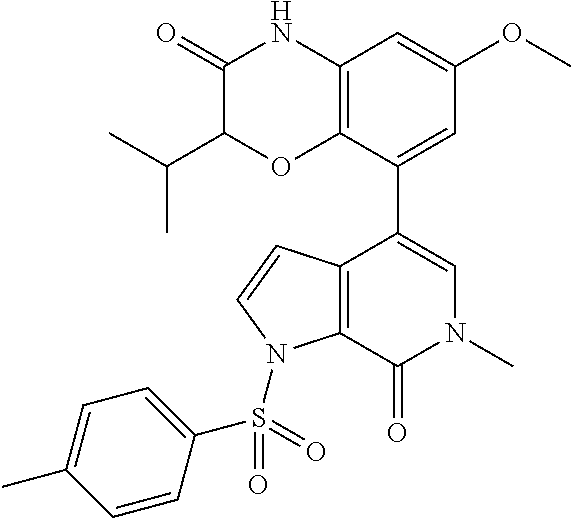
C1(=O)C(C(C)C)OC2=C(N1)C=C(OC)C=C2C1=CN(C)C(=O)C2=C1C=CN2S(C1=CC=C(C)C=C1)(=O)=O
